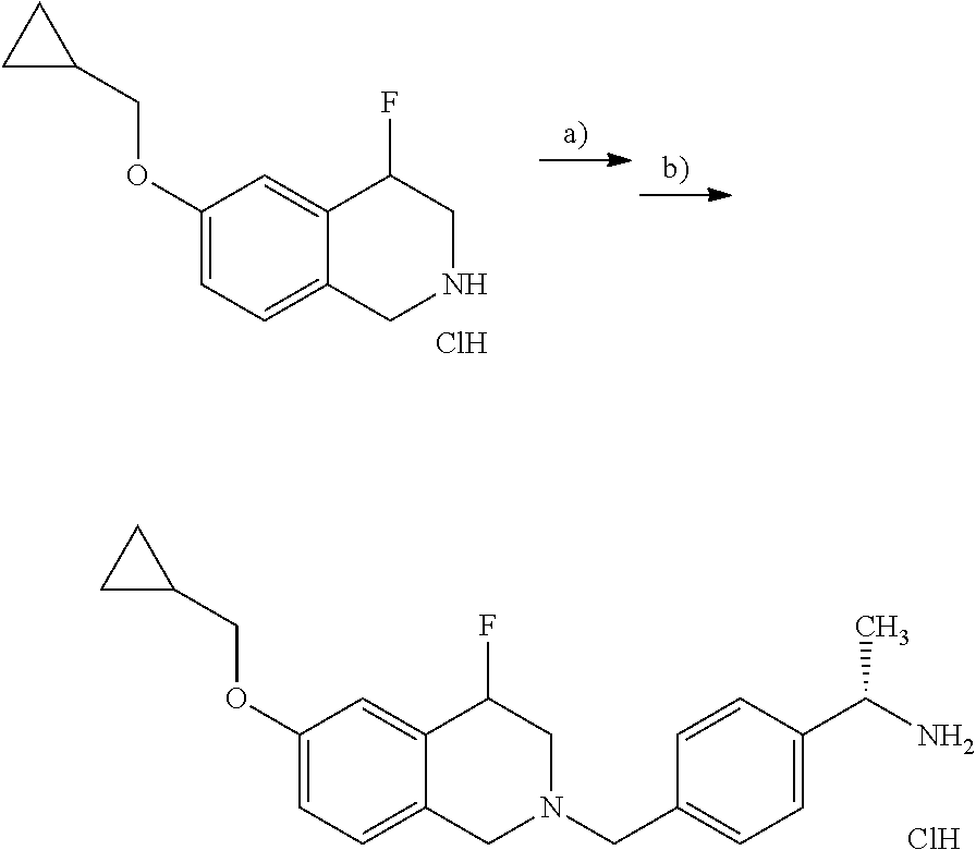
C1(OCC2CC2)=CC=C2C(=C1)C(F)CNC2.Cl.C1(OCC2CC2)=CC=C2C(=C1)C(F)CN(CC1=CC=C(C(N)C)C=C1)C2.Cl
